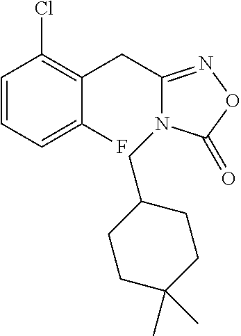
C1=CC=C(F)C(CC2=NOC(=O)N2CC2CCC(C)(C)CC2)=C1Cl
